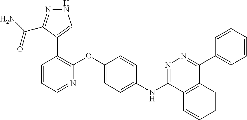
C1=CC=NC(OC2=CC=C(NC3=NN=C(C4=CC=CC=C4)C4=C3C=CC=C4)C=C2)=C1C1=CNN=C1C(N)=O
